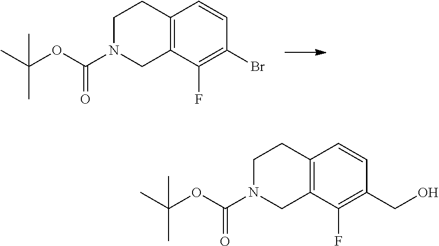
C12=C(C(F)=C(Br)C=C1)CN(C(OC(C)(C)C)=O)CC2.C12=C(C(F)=C(CO)C=C1)CN(C(OC(C)(C)C)=O)CC2
